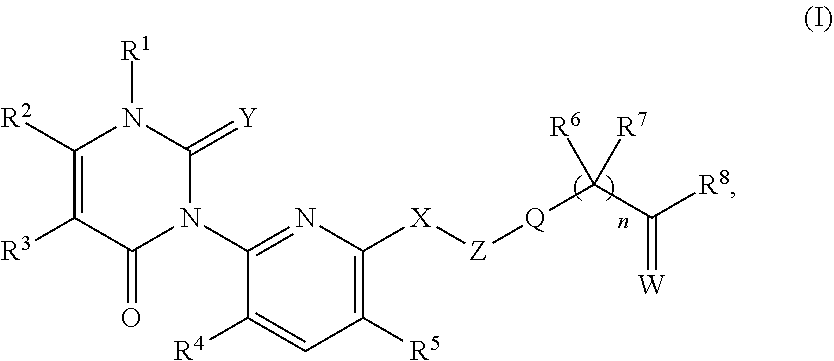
C1([R2])=C([R3])C(=O)N(C2=NC([X][Z][Q]C(C([R8])=[W])([R6])[R7])=C([R5])C=C2[R4])C(=[Y])N1[R1]
